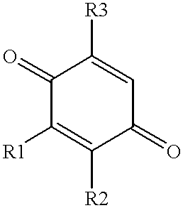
C1(=O)C([R3])=CC(=O)C([R2])=C1[R1]
